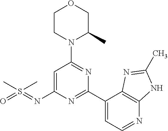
C1CN(C2=NC(C3=CC=NC4=C3N=C(C)N4)=NC(N=S(=O)(C)C)=C2)C(C)CO1
